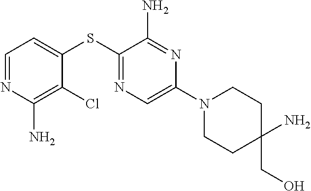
C1=NC(N)=C(Cl)C(SC2=NC=C(N3CCC(N)(CO)CC3)N=C2N)=C1
